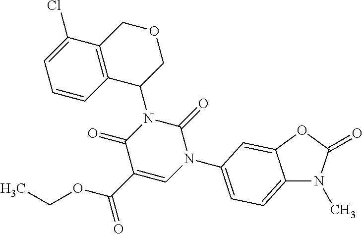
C12=CC=C(N3C(=O)N(C4COCC5=C4C=CC=C5Cl)C(=O)C(C(=O)OCC)=C3)C=C1OC(=O)N2C
